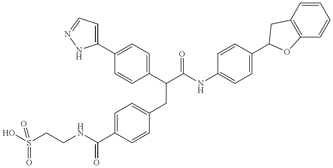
OS(CCNC(C1=CC=C(CC(C(NC2=CC=C(C3CC4=C(C=CC=C4)O3)C=C2)=O)C2=CC=C(C3=CC=NN3)C=C2)C=C1)=O)(=O)=O
